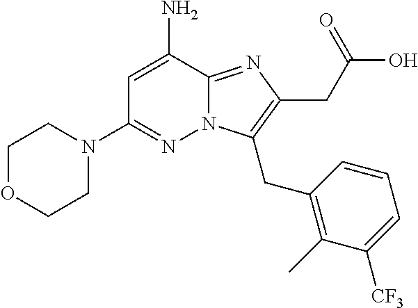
N12C(=NC(CC(O)=O)=C1CC1=C(C)C([CF3])=CC=C1)C(N)=CC(N1CCOCC1)=N2
